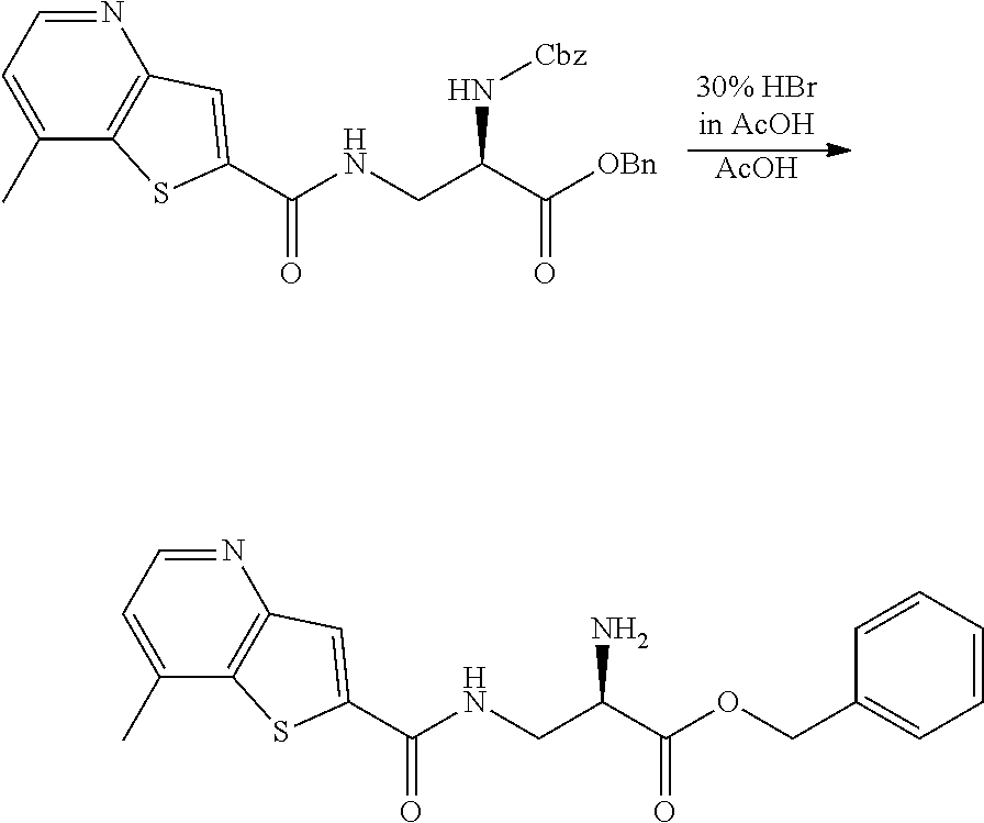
[AcOH].N1=CC=C(C)C2=C1C=C(C(NCC(C(=O)[OBn])N[Cbz])=O)S2.N1=CC=C(C)C2=C1C=C(C(NCC(C(=O)OCC1=CC=CC=C1)N)=O)S2
